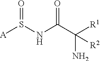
[A]S(NC(C(N)([R1])[R2])=O)=O
